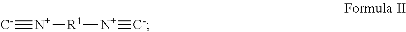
[C-]#[N+][R1][N+]#[C-]
